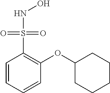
C1=CC=CC(OC2CCCCC2)=C1S(NO)(=O)=O
